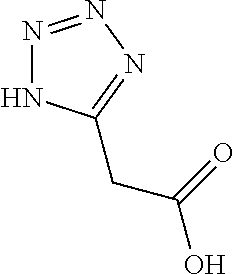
N1=NN=C(CC(O)=O)N1
